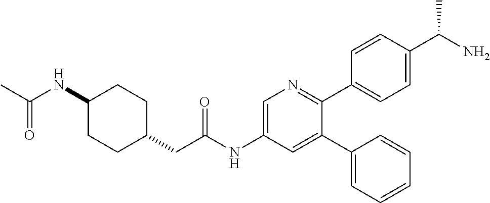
C1(NC(C)=O)CCC(CC(NC2=CN=C(C3=CC=C(C(N)C)C=C3)C(C3=CC=CC=C3)=C2)=O)CC1
